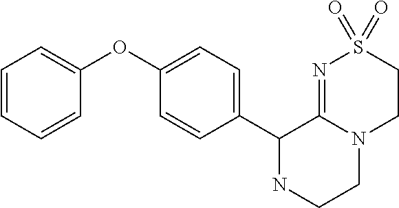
C1(OC2=CC=CC=C2)=CC=C(C2NCCN3C2=NS(=O)(=O)CC3)C=C1
